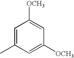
C1=C(C)C=C([OCH3])C=C1[OCH3]
